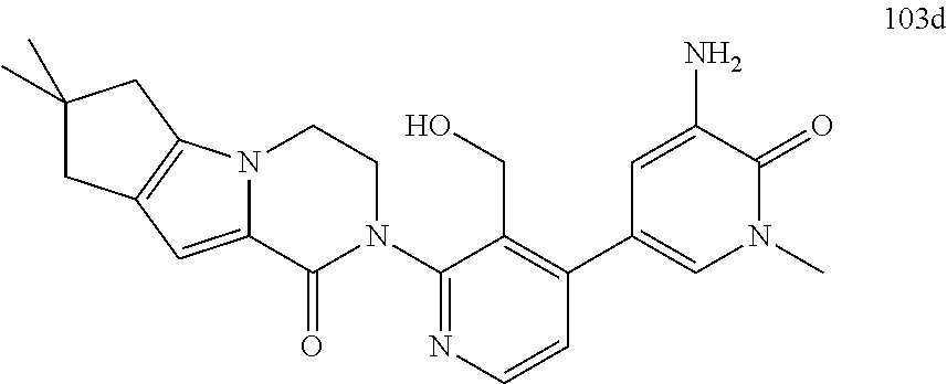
NC1=CC(C2=C(CO)C(N3CCN4C(=CC5=C4CC(C)(C)C5)C3=O)=NC=C2)=CN(C)C1=O
